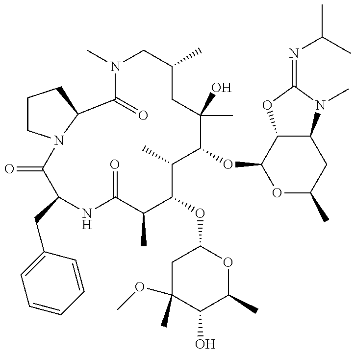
O=C1C(C)C(OC2CC(OC)(C)C(O)C(C)O2)C(C)C(OC2OC(C)CC3C2OC(=NC(C)C)N3C)C(C)(O)CC(C)CN(C)C(=O)C2N(C(=O)C(CC3=CC=CC=C3)N1)CCC2
